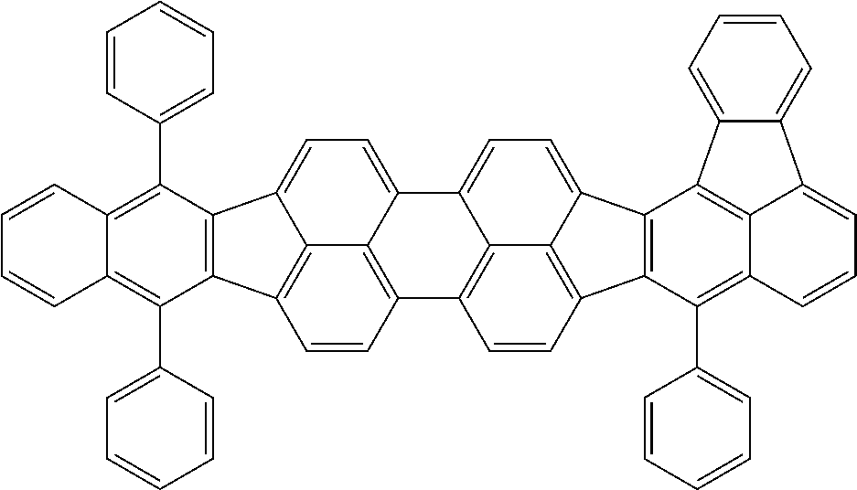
C1=CC2=C3C(=CC=C4C5=C(C1=C34)C(C1=CC=CC=C1)=C1C(=C5C3=CC=CC=C3)C=CC=C1)C1=CC=C3C4=C(C=CC2=C14)C1=C3C2=C3C(=C1C1=CC=CC=C1)C=CC=C3C1=CC=CC=C21
